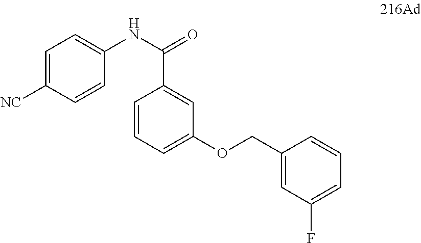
C1=C([NC])C=CC(NC(=O)C2=CC(OCC3=CC(F)=CC=C3)=CC=C2)=C1
